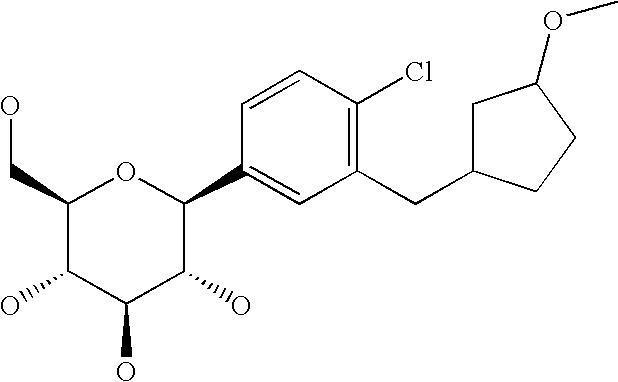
C1(CO)C(O)C(O)C(O)C(C2=CC(CC3CC(OC)CC3)=C(Cl)C=C2)O1
